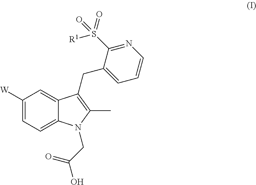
C1([W])=CC=C2C(=C1)C(CC1=CC=CN=C1S([R1])(=O)=O)=C(C)N2CC(O)=O
